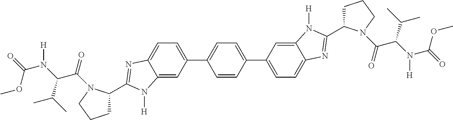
COC(=O)N(C(C(=O)N1C(C2=NC3=CC=C(C4=CC=C(C5=CC=C6C(=C5)N([H])C(C5CCCN5C(C(C(C)C)N(C(OC)=O)[H])=O)=N6)C=C4)C=C3N2[H])CCC1)C(C)C)[H]
